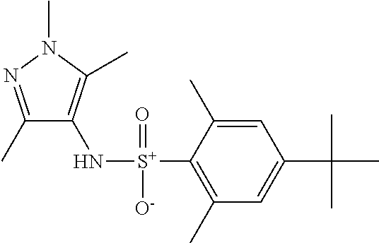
C1(C)=NN(C)C(C)=C1N[S+](C1=C(C)C=C(C(C)(C)C)C=C1C)(=O)[O-]
